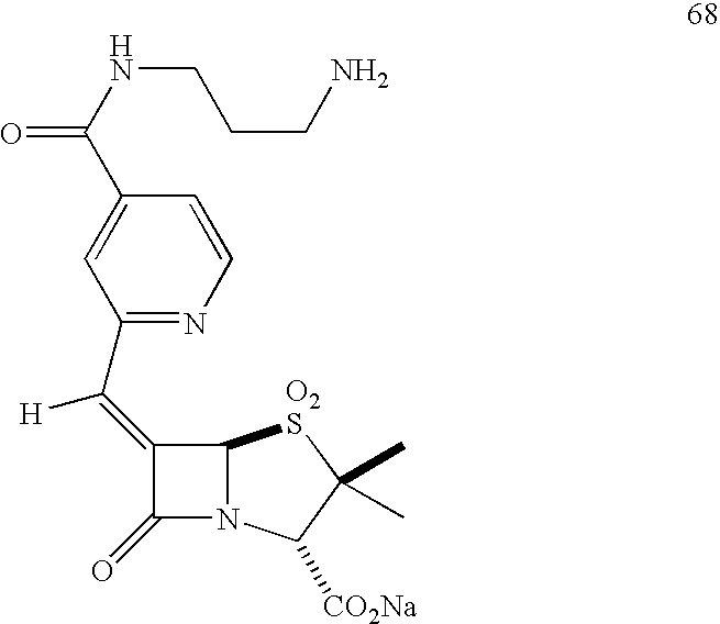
C1(=O)N2C([O2S]C(C)(C)C2[CO2Na])C1=C(C1=NC=CC(C(NCCCN)=O)=C1)[H]
